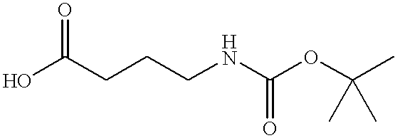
O=C(O)CCCNC(OC(C)(C)C)=O
